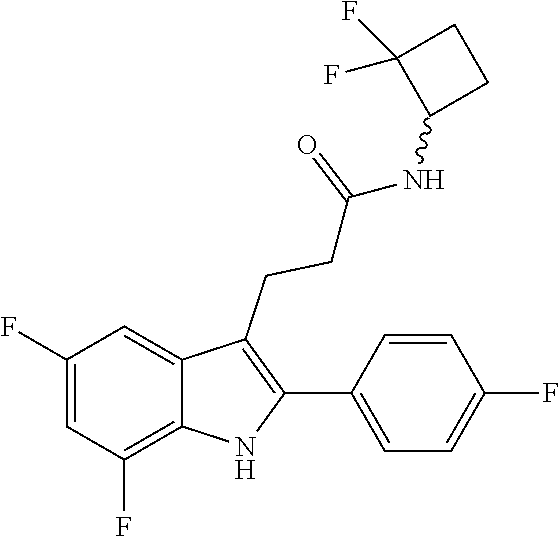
C1(C2=C(CCC(=O)NC3CCC3(F)F)C3=CC(F)=CC(F)=C3N2)=CC=C(F)C=C1
